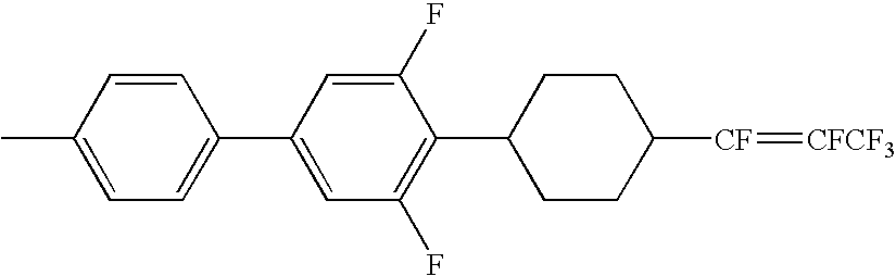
C1(C2CCC([CF]=[CFCF3])CC2)=C(F)C=C(C2=CC=C(C)C=C2)C=C1F
